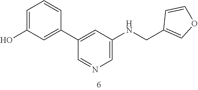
C1(O)=CC=CC(C2=CC(NCC3=COC=C3)=CN=C2)=C1
